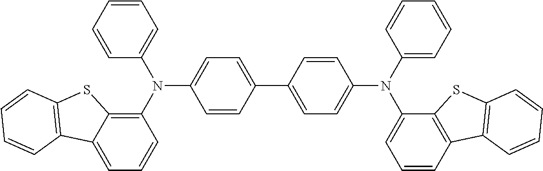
C1=CC(C2=CC=C(N(C3=CC=CC=C3)C3=CC=CC4=C3SC3=C4C=CC=C3)C=C2)=CC=C1N(C1=CC=CC=C1)C1=C2C(=CC=C1)C1=C(S2)C=CC=C1
